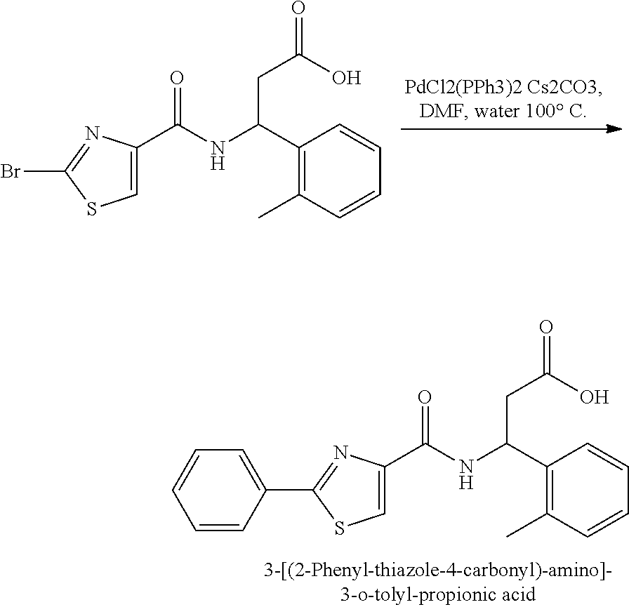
C1(C2=NC(C(NC(C3=C(C)C=CC=C3)CC(=O)O)=O)=CS2)=CC=CC=C1.BrC1=NC(C(NC(C2=C(C)C=CC=C2)CC(=O)O)=O)=CS1
